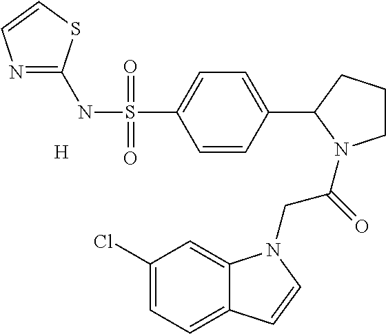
[H].N1=C(NS(=O)(=O)C2=CC=C(C3N(C(CN4C5=CC(Cl)=CC=C5C=C4)=O)CCC3)C=C2)SC=C1
